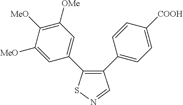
C1([MeO])=CC(C2=C(C3=CC=C([COOH])C=C3)C=NS2)=CC([OMe])=C1[MeO]
